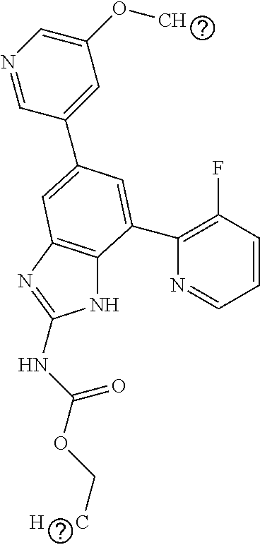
N1C2=C(N=C1NC(OC[H      C])=O)C=C(C1=CC(OC)=CN=C1)C=C2C1=C(F)C=CC=N1
